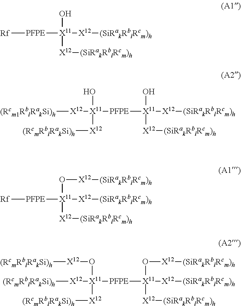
[Rf][PFPE][X11](O)([X12][(SiRakRblRcm)h])[X12][(SiRakRblRcm)h].[X12]([(Rcm1RblRakSi)h])[X11]([PFPE][X11](O)([X12][(SiRakRblRcm)h])[X12][(SiRakRblRcm)h])(O)[X12][(RcmRblRakSi)h].[Rf][PFPE][X11](O[X12][(SiRakRblRcm)h])([X12][(SiRakRblRcm)h])[X12][(SiRakRblRcm)h].[X12]([(RcmRblRakSi)h])[X11]([PFPE][X11](O[X12][(SiRakRblRcm)h])([X12][(SiRakRblRcm)h])[X12][(SiRakRblRcm)h])(O[X12][(RcmRblRakSi)h])[X12][(RcmRblRakSi)h]
